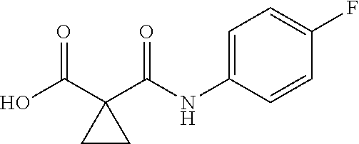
O=C(C1(C(NC2=CC=C(F)C=C2)=O)CC1)O
